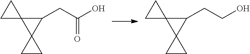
C1(CC(O)=O)C2(C13CC3)CC2.C1(CCO)C2(C13CC3)CC2
